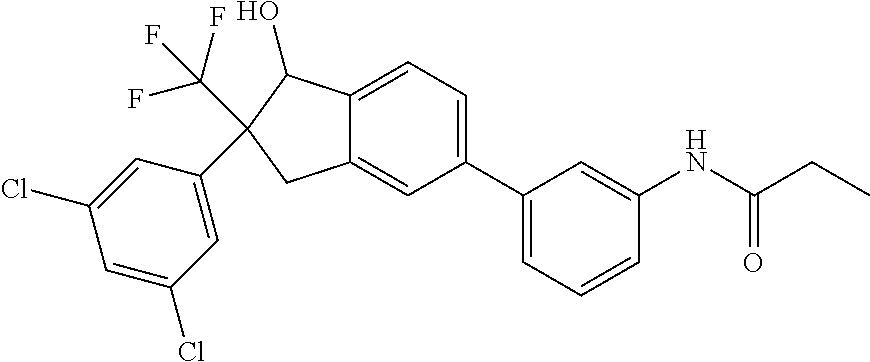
C(C1(C2=CC(Cl)=CC(Cl)=C2)CC2=CC(C3=CC=CC(NC(CC)=O)=C3)=CC=C2C1O)(F)(F)F
